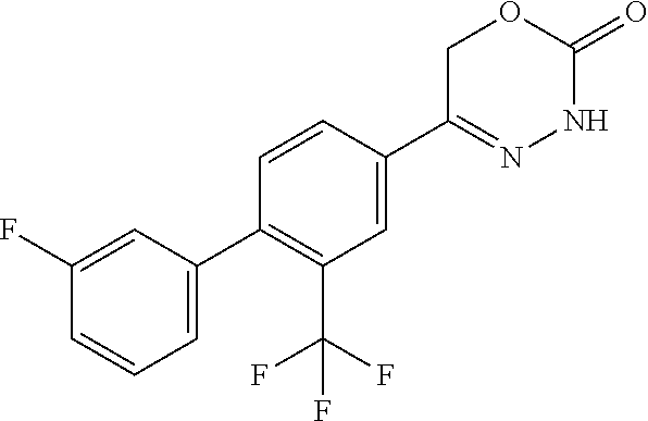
O1CC(C2=CC(C(F)(F)F)=C(C3=CC=CC(F)=C3)C=C2)=NNC1=O
